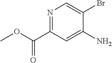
C1(C(=O)OC)=NC=C(Br)C(N)=C1
